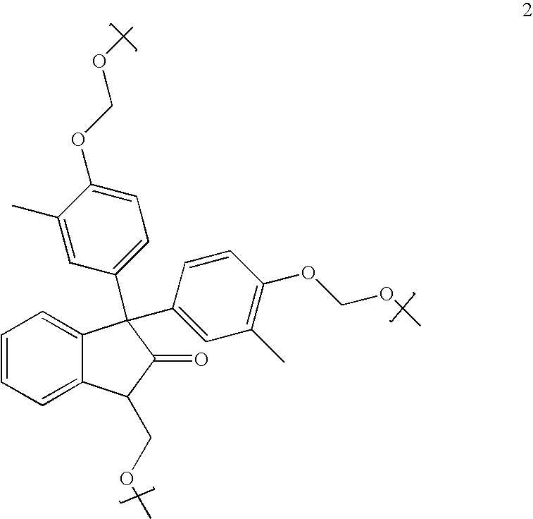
C12=CC=CC=C1C(COC)C(=O)C2(C1=CC(C)=C(OCOC)C=C1)C1=CC=C(OCOC)C(C)=C1
